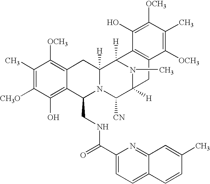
C1(C)=C([CH3O])C(O)=C2C(=C1[OCH3])CC1([H])N(C2CNC(=O)C2=CC=C3C(=N2)C=C(C)C=C3)C([CN])C2([H])CC3=C(C1([H])N2C)C(O)=C([OCH3])C(C)=C3[OCH3]
